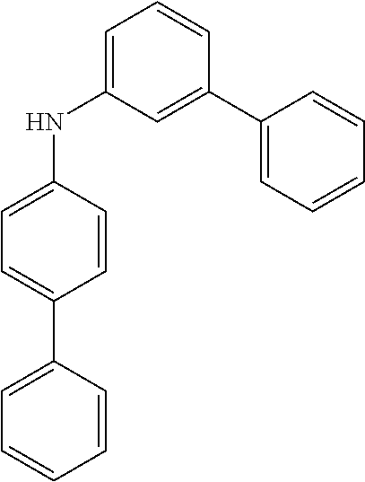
C1=C(NC2=CC=C(C3=CC=CC=C3)C=C2)C=C(C2=CC=CC=C2)C=C1
